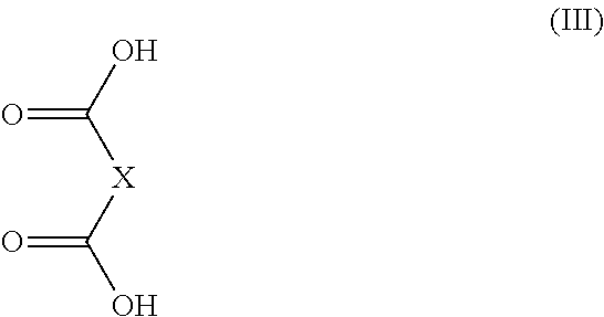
O=C(O)[X]C(O)=O
